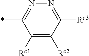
N1=C([Rc3])C([Rc2])=C([Rc1])C(*)=N1
